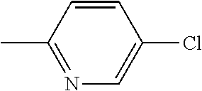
C1=CC(C)=NC=C1Cl
